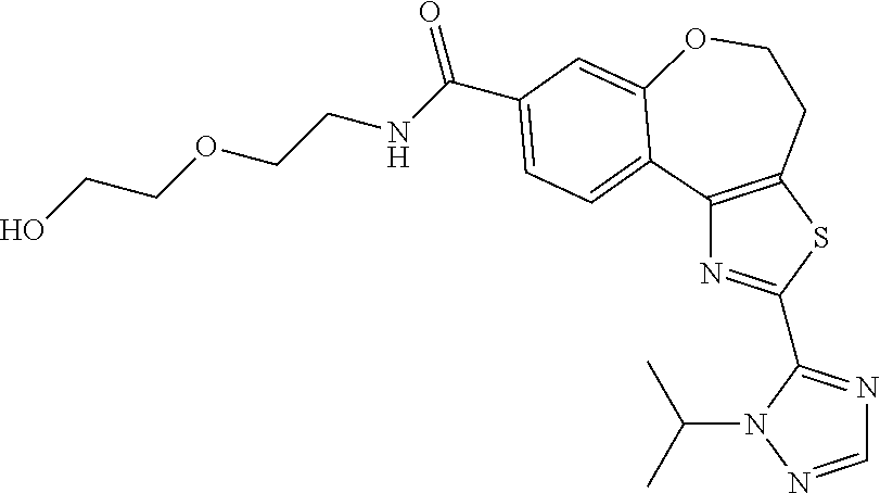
C1=NN(C(C)C)C(C2=NC3=C(S2)CCOC2=CC(C(NCCOCCO)=O)=CC=C32)=N1
